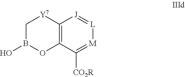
C12=C(C([CO2R])=[M][L]=[J]1)OB(O)C[Y7]2
